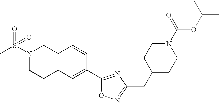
C12=C(C=C(C3=NC(CC4CCN(C(OC(C)C)=O)CC4)=NO3)C=C1)CCN(S(C)(=O)=O)C2
